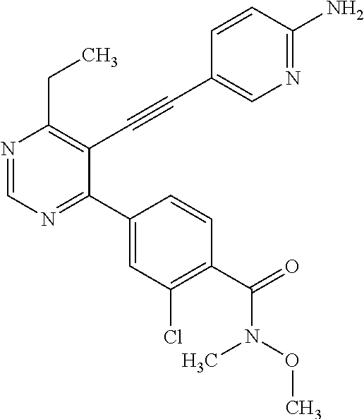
N1=CN=C(C2=CC(Cl)=C(C(=O)N(C)OC)C=C2)C(C#CC2=CN=C(N)C=C2)=C1CC
